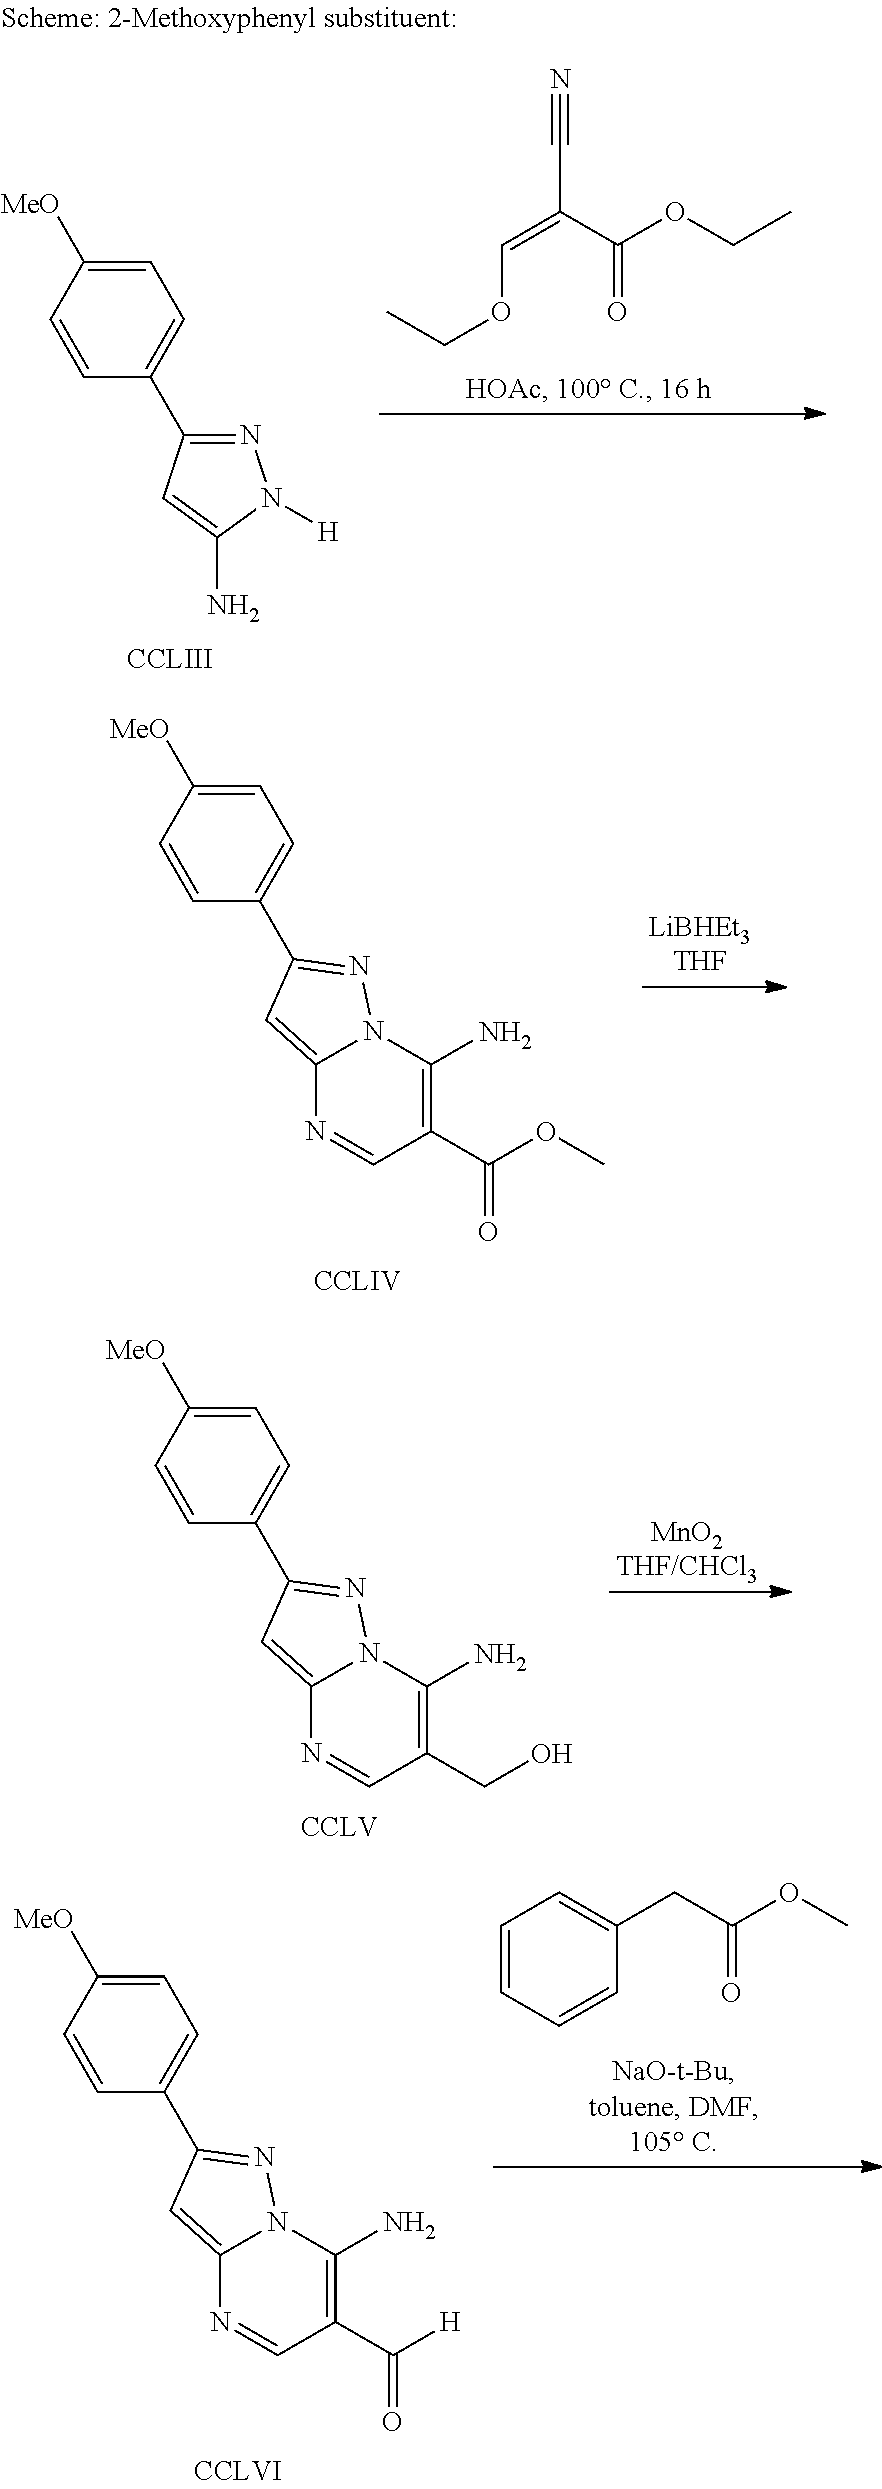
N1=C(C2=CC=C([MeO])C=C2)C=C(N)N1[H].C(=C(C(OCC)=O)C#N)OCC.C1(C2=NN3C(=C2)N=CC(C(OC)=O)=C3N)=CC=C([MeO])C=C1.C1(C2=NN3C(=C2)N=CC(CO)=C3N)=CC=C([MeO])C=C1.C1(C2=NN3C(=C2)N=CC(C([H])=O)=C3N)=CC=C([MeO])C=C1.C1=CC=CC(CC(=O)OC)=C1
